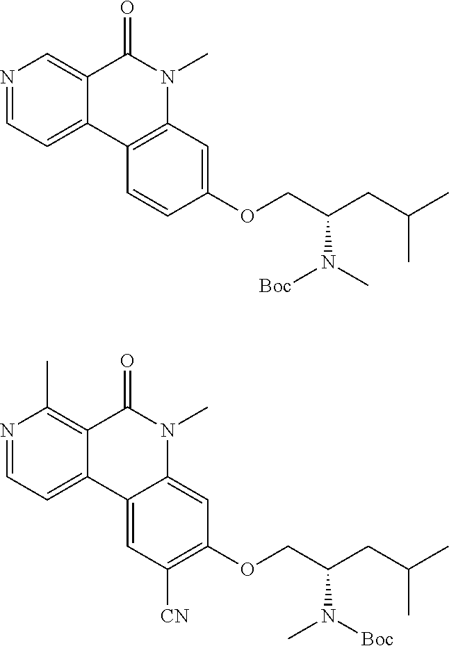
N1=CC=C2C(=C1)C(=O)N(C)C1=C2C=CC(OCC(CC(C)C)N(C)[Boc])=C1.N1=CC=C2C(=C1C)C(=O)N(C)C1=CC(OCC(CC(C)C)N(C)[Boc])=C([CN])C=C21
